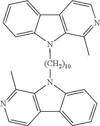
C12=C(N([(CH2)10]N3C4=C(C5=CC=CC=C35)C=CN=C4C)C3=CC=CC=C13)C(C)=NC=C2
